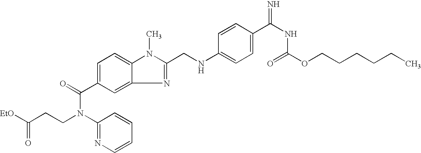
[EtO]C(CCN(C1=NC=CC=C1)C(=O)C1=CC=C2N(C)C(CNC3=CC=C(C(NC(OCCCCCC)=O)=N)C=C3)=NC2=C1)=O
